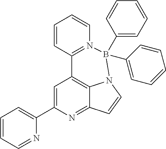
C1=C(C2=CC=CC=N2)N=C2C3=C1C1=N(B(C4=CC=CC=C4)(C4=CC=CC=C4)N3C=C2)C=CC=C1
